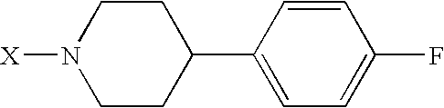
C1CC(C2=CC=C(F)C=C2)CCN1[X]
